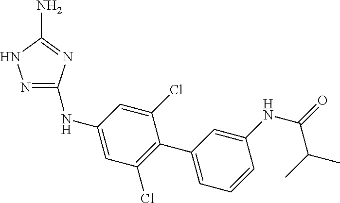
N1=C(NC2=CC(Cl)=C(C3=CC=CC(NC(C(C)C)=O)=C3)C(Cl)=C2)N=C(N)N1
